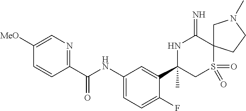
C1(C(NC2=CC=C(F)C(C3(C)CS(=O)(=O)C4(C(=N)N3)CN(C)CC4)=C2)=O)=NC=C([MeO])C=C1
